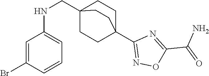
C1=C(Br)C=CC=C1NCC12CCC(C3=NOC(C(=O)N)=N3)(CC1)CC2
